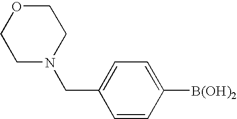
C1=CC([B(OH)2])=CC=C1CN1CCOCC1
